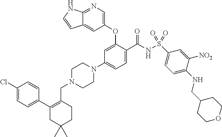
C1(Cl)=CC=C(C2=C(CN3CCN(C4=CC=C(C(NS(C5=CC=C(NCC6CCOCC6)C([NO2])=C5)(=O)=O)=O)C(OC5=CN=C6C(=C5)C=CN6)=C4)CC3)CCC(C)(C)C2)C=C1
